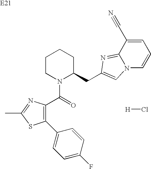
C1=C(F)C=CC(C2=C(C(=O)N3C(CC4=CN5C=CC=C(C#N)C5=N4)CCCC3)N=C(C)S2)=C1.[H]Cl
